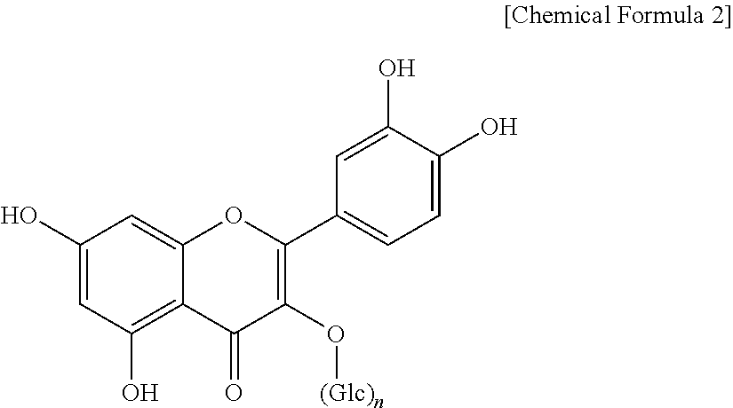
C1(O)=CC(O)=C2C(=C1)OC(C1=CC=C(O)C(O)=C1)=C(O[(Glc)n])C2=O
